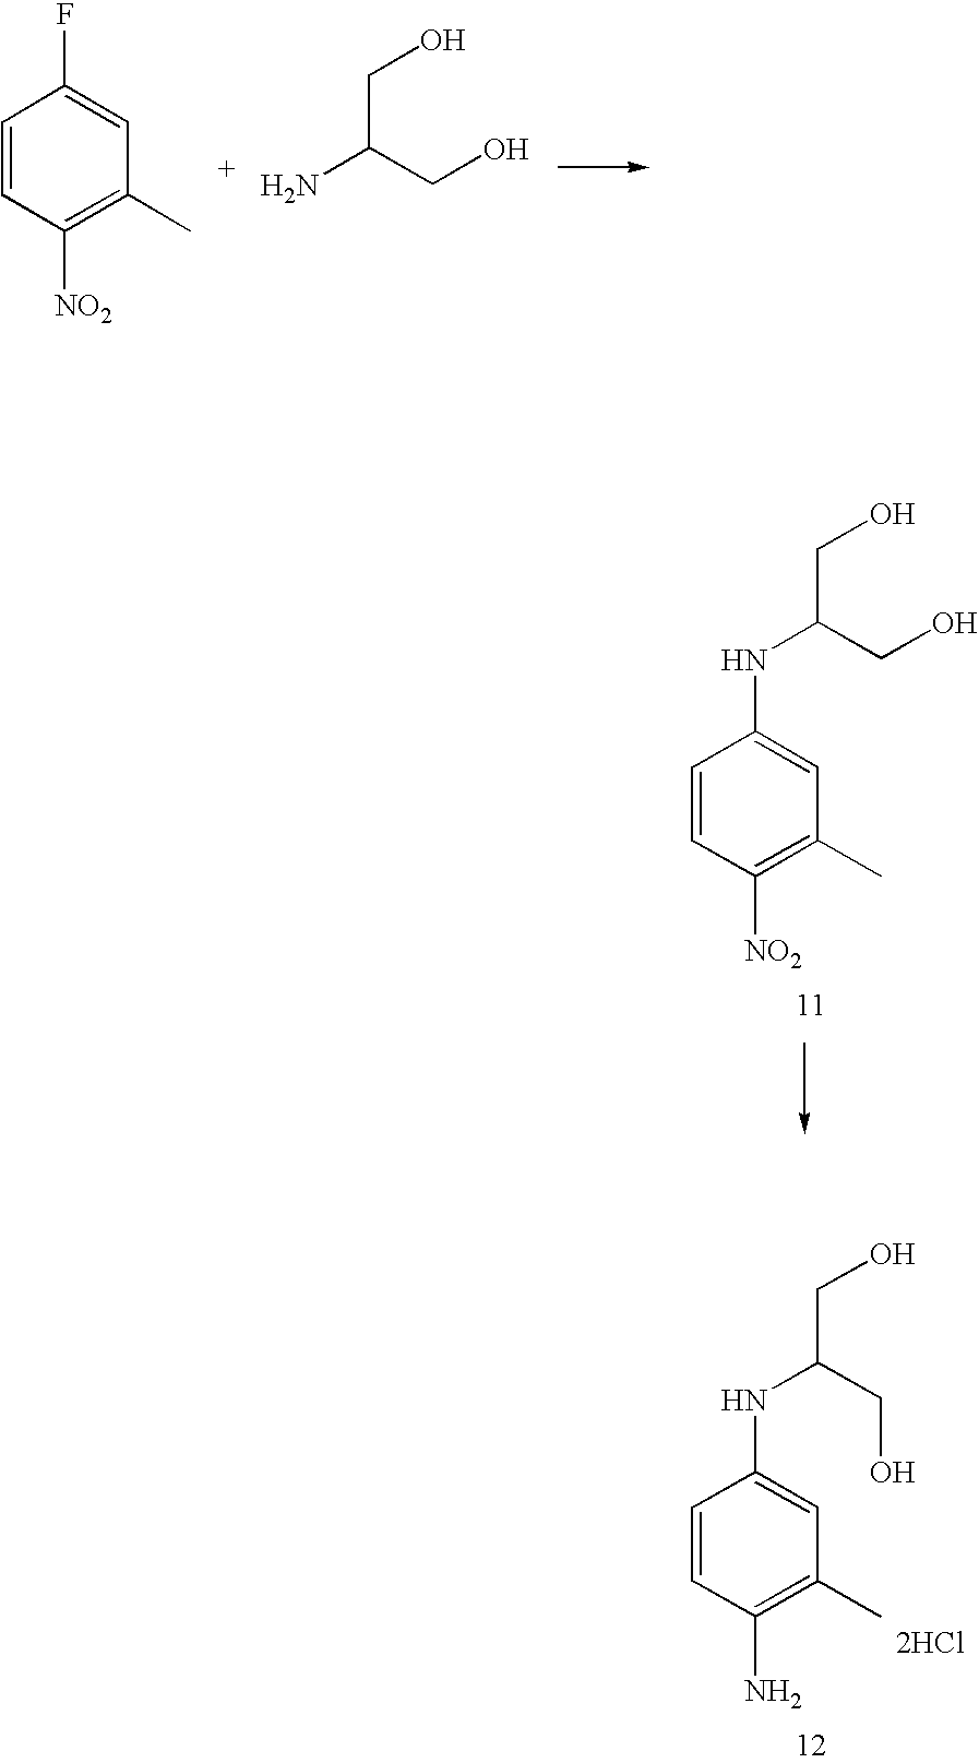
C1=CC([NO2])=C(C)C=C1F.NC(CO)CO.C1=CC([NO2])=C(C)C=C1NC(CO)CO.C1=CC(N)=C(C)C=C1NC(CO)CO.[2HCl]
